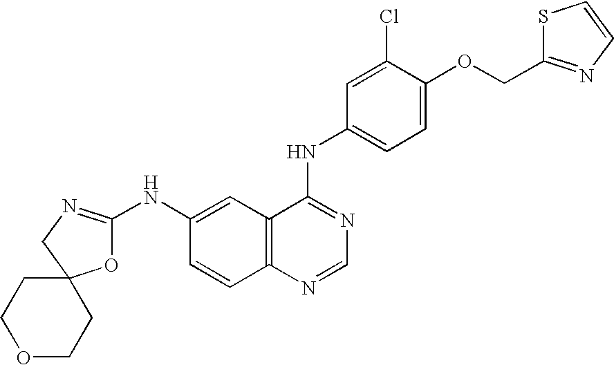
C1N=C(NC2=CC3=C(C=C2)N=CN=C3NC2=CC=C(OCC3=NC=CS3)C(Cl)=C2)OC12CCOCC2
